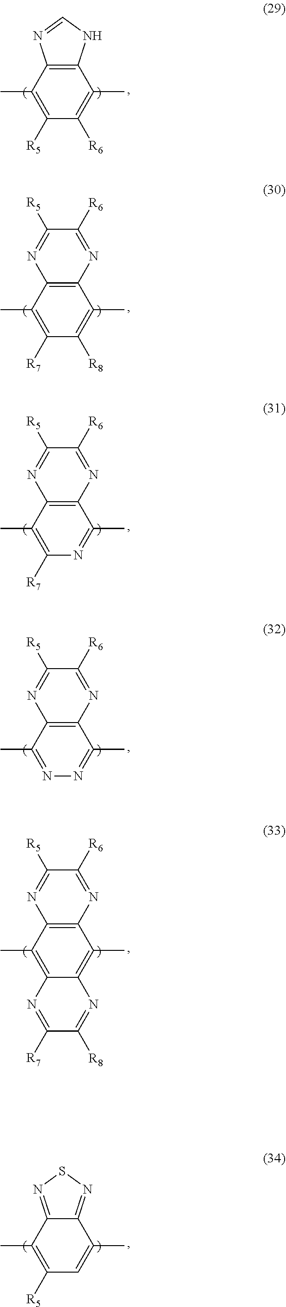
C12=C(C(C)=C([R5])C([R6])=C1C)N=CN2.C12=NSN=C1C(C)=C([R5])C=C2C.C12=C(C(C)=C([R7])C([R8])=C1C)N=C([R5])C([R6])=N2.C12=C(C(C)=C([R7])N=C1C)N=C([R5])C([R6])=N2.C12=C(C(C)=NN=C1C)N=C([R5])C([R6])=N2.C12=C(C(C)=C3C(=C1C)N=C([R8])C([R7])=N3)N=C([R5])C([R6])=N2
